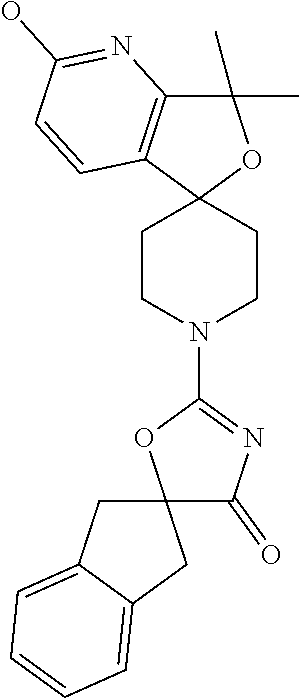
C12(CCN(C3=NC(=O)C4(O3)CC3=CC=CC=C3C4)CC1)OC(C)(C)C1=C2C=CC(O)=N1
